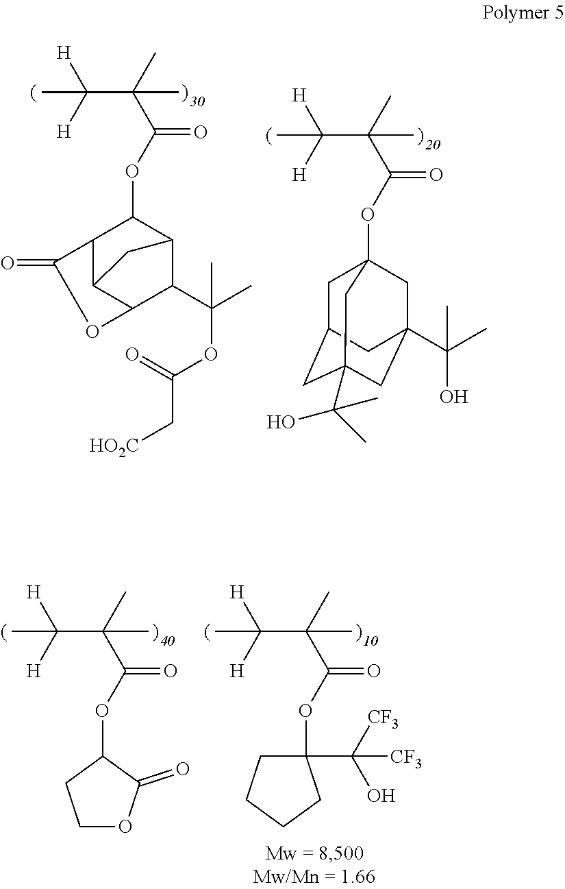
CC([H])([H])C(C)(C(OC1C2C3C(C(C(C)(C)OC(=O)C[HO2C])C1C3)OC2=O)=O)C.CC([H])([H])C(C)(C(OC12CC3CC(C(C)(O)C)(CC(C(C)(C)O)(C1)C3)C2)=O)C.CC([H])([H])C(C)(C(OC1CCOC1=O)=O)C.CC([H])([H])C(C)(C(OC1(C([CF3])(O)[CF3])CCCC1)=O)C
